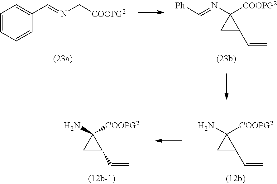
C1C(C=C)C1(N=C[Ph])[COOPG2].C1=CC=CC(C=NC[COOPG2])=C1.C1C(C=C)C1(N)[COOPG2].C1C(C=C)C1(N)[COOPG2]
